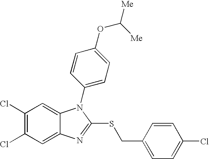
C1(Cl)=C(Cl)C=C2C(=C1)N(C1=CC=C(OC([Me])[Me])C=C1)C(SCC1=CC=C(Cl)C=C1)=N2
